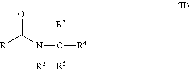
O=C(N([R2])C([R4])([R3])[R5])[R]
